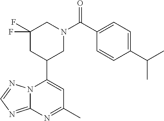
N12C(=NC=N1)N=C(C)C=C2C1CN(C(=O)C2=CC=C(C(C)C)C=C2)CC(F)(F)C1
